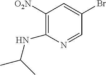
C1([O2N])=C(NC(C)C)N=CC(Br)=C1
